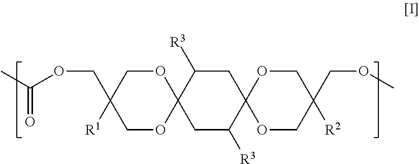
O1CC(COC(C)=O)([R1])COC12CC([R3])C1(CC2[R3])OCC([R2])(COC)CO1
